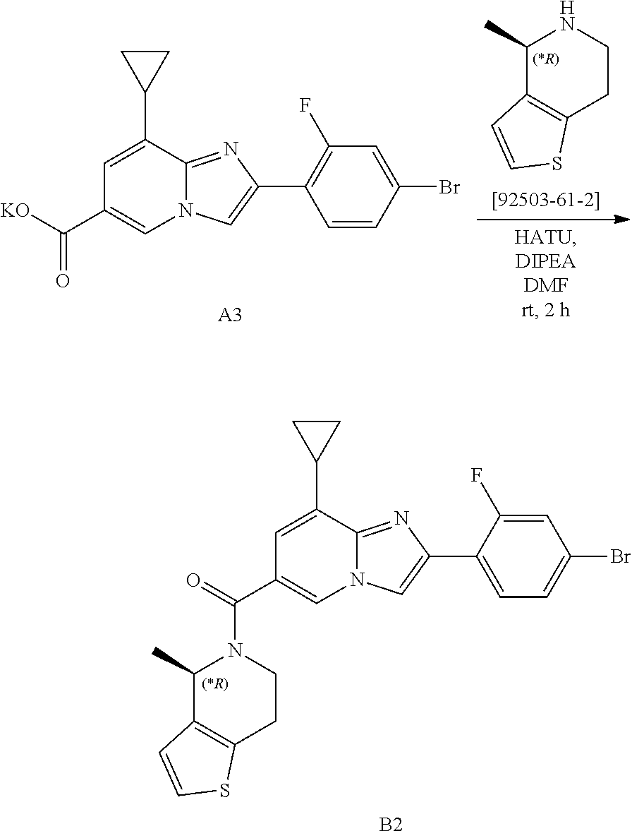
[(*R)].C1(C)C2=C(CCN1)SC=C2.C12=NC(C3=C(F)C=C(Br)C=C3)=CN1C=C(C(=O)[KO])C=C2C1CC1.[A3].C12=NC(C3=CC=C(Br)C=C3F)=CN1C=C(C(=O)N1C(C)C3=C(CC1)SC=C3)C=C2C1CC1.[(*R)].[B2]
